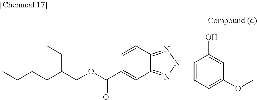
C1=CC2=NN(C3=CC=C(OC)C=C3O)N=C2C=C1C(OCC(CCCC)CC)=O
